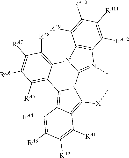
C1([RA7])=C([RA6])C([RA5])=C2C(=C1[RA8])N1C(=N(C)C3=C1C([RA9])=C([RA10])C([RA11])=C3[RA12])N1C2=C2C(=C1[X]C)C([RA1])=C([RA2])C([RA3])=C2[RA4]
